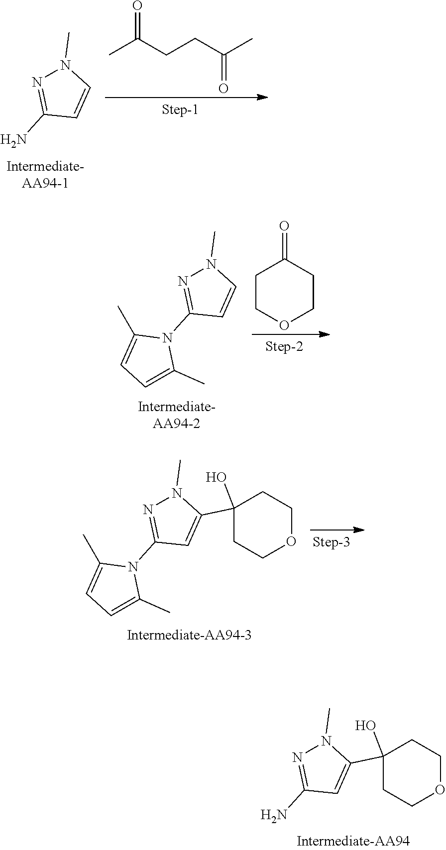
O=C(CCC(C)=O)C.C1=CN(C)N=C1N.C1COCCC1=O.C1=CN(C)N=C1N1C(C)=CC=C1C.C1=C(C2(O)CCOCC2)N(C)N=C1N1C(C)=CC=C1C.C1=C(C2(O)CCOCC2)N(C)N=C1N
